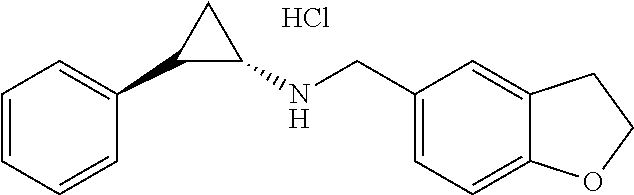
Cl.C1=CC=CC(C2C(NCC3=CC=C4C(=C3)CCO4)C2)=C1
